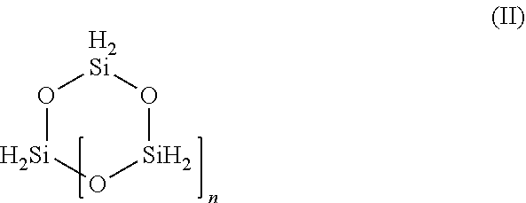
O1[Si]O[Si]O[H2Si]1
